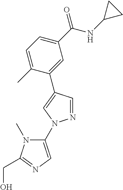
C1(C(NC2CC2)=O)=CC=C(C)C(C2=CN(C3=CN=C(CO)N3C)N=C2)=C1
